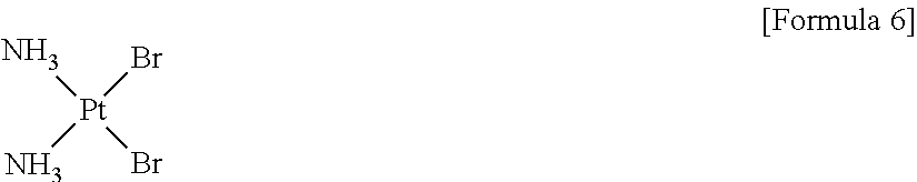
N[Pt](N)(Br)Br
